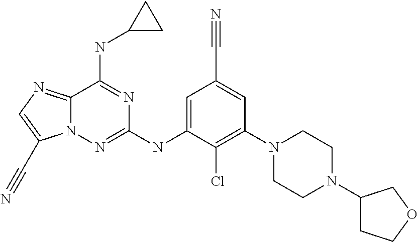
C12=NC=C(C#N)N1N=C(NC1=CC(C#N)=CC(N3CCN(C4CCOC4)CC3)=C1Cl)N=C2NC1CC1
